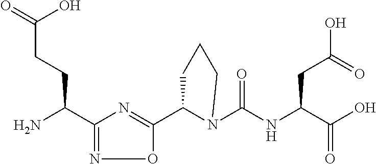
C1(C2=NC(C(N)CCC(=O)O)=NO2)N(C(NC(C(O)=O)CC(O)=O)=O)CCC1
